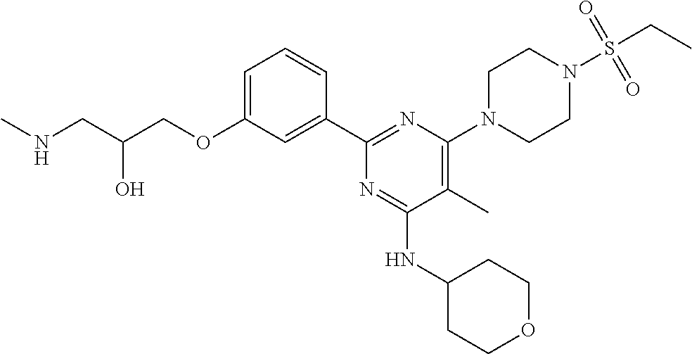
C1=C(OCC(CNC)O)C=C(C2=NC(N3CCN(S(CC)(=O)=O)CC3)=C(C)C(NC3CCOCC3)=N2)C=C1
